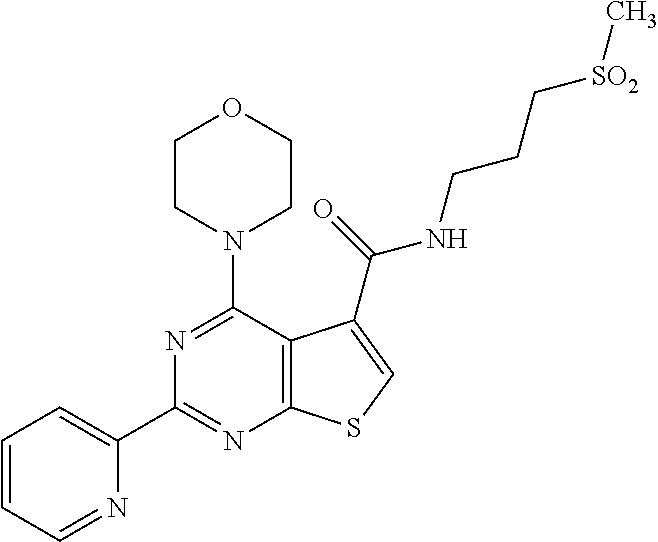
C1(C2=CC=CC=N2)=NC2=C(C(N3CCOCC3)=N1)C(C(=O)NCCC[SO2]C)=CS2
